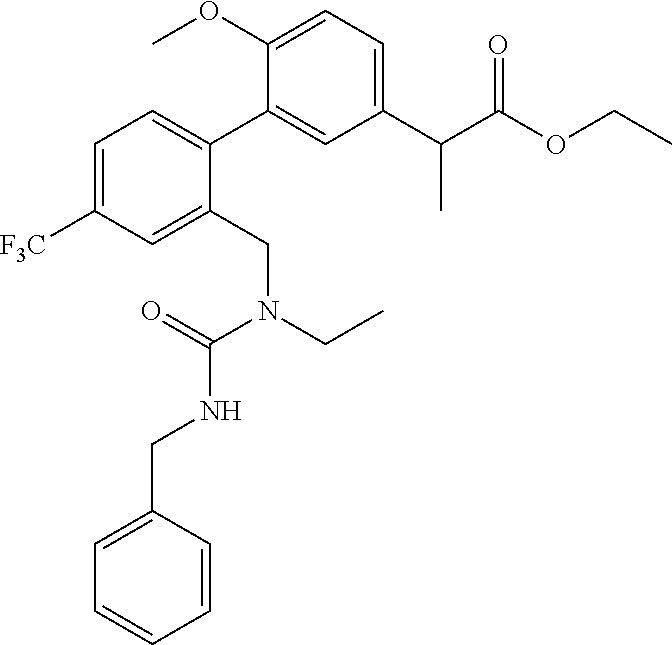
C1=C([F3C])C=C(CN(CC)C(=O)NCC2=CC=CC=C2)C(C2=CC(C(C(OCC)=O)C)=CC=C2OC)=C1
